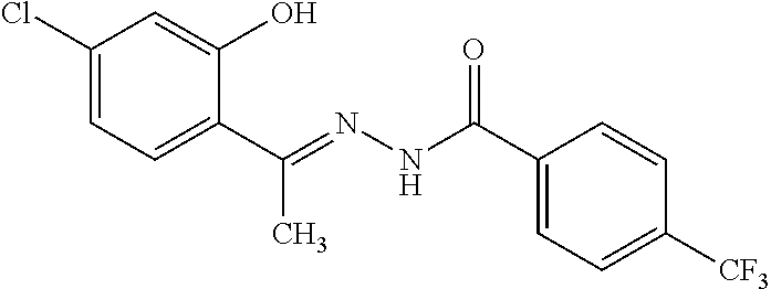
C1(Cl)=CC=C(C(=NNC(C2=CC=C([CF3])C=C2)=O)C)C(O)=C1
